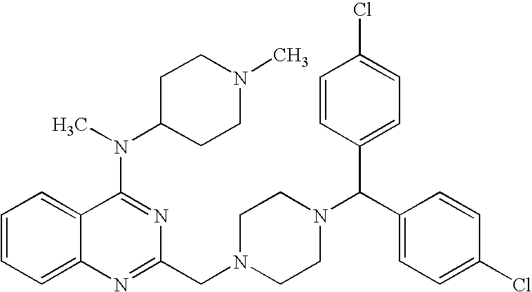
C1=CC=C2C(=C1)C(N(C1CCN(C)CC1)C)=NC(CN1CCN(C(C3=CC=C(Cl)C=C3)C3=CC=C(Cl)C=C3)CC1)=N2
